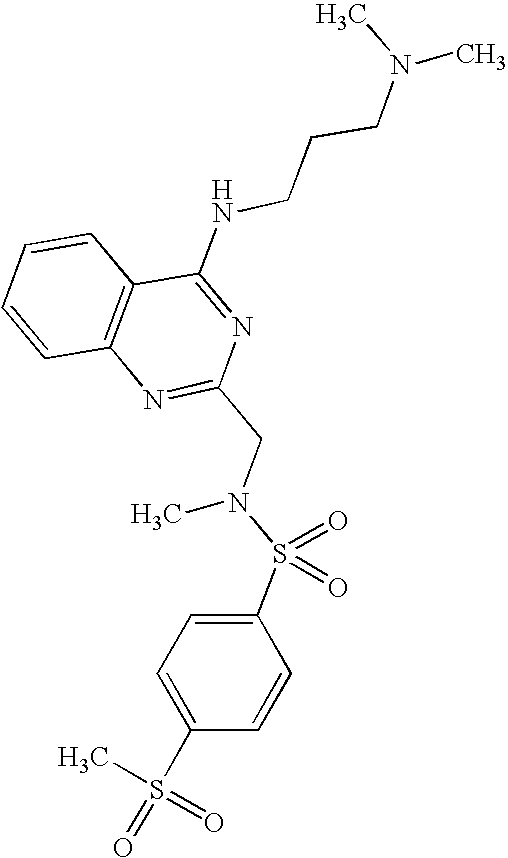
C1=CC2=C(C=C1)C(NCCCN(C)C)=NC(CN(S(C1=CC=C(S(C)(=O)=O)C=C1)(=O)=O)C)=N2
